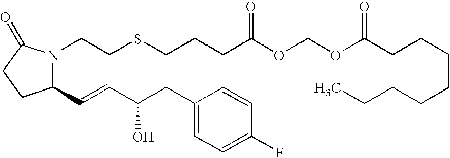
C1(C=CC(CC2=CC=C(F)C=C2)O)N(CCSCCCC(OCOC(CCCCCCCC)=O)=O)C(=O)CC1
